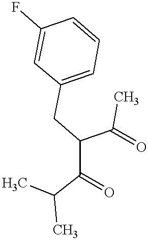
C(C(C(C(C)C)=O)CC1=CC=CC(F)=C1)(C)=O
